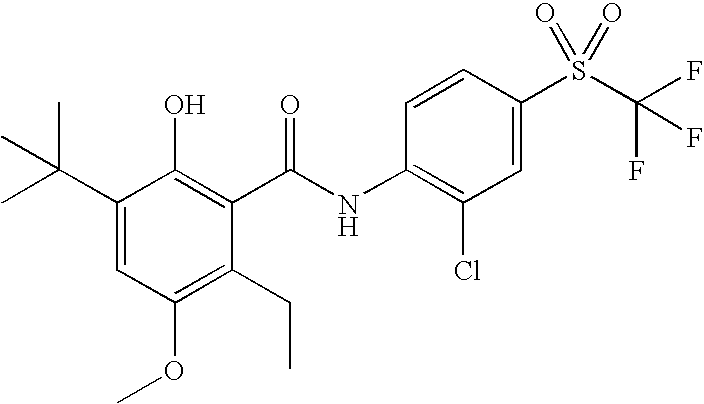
C1(C(C)(C)C)=CC(OC)=C(CC)C(C(=O)NC2=C(Cl)C=C(S(C(F)(F)F)(=O)=O)C=C2)=C1O
